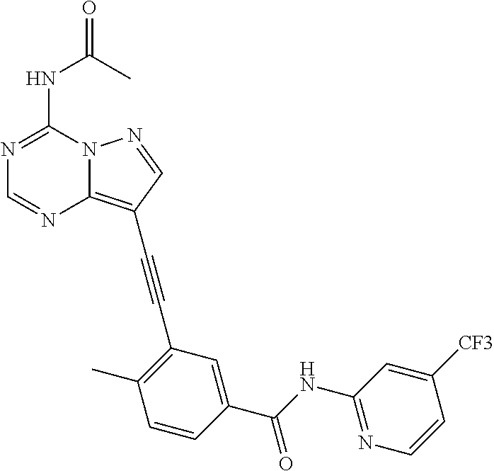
N1=C(NC(=O)C)N2C(=C(C#CC3=C(C)C=CC(C(NC4=NC=CC([CF3])=C4)=O)=C3)C=N2)N=C1
